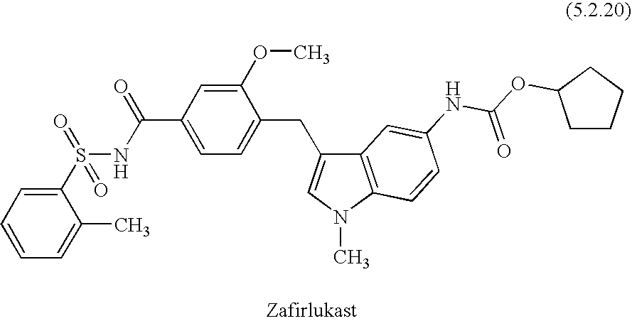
C1(S(=O)(=O)NC(C2=CC=C(CC3=CN(C)C4=C3C=C(NC(=O)OC3CCCC3)C=C4)C(OC)=C2)=O)=CC=CC=C1C
